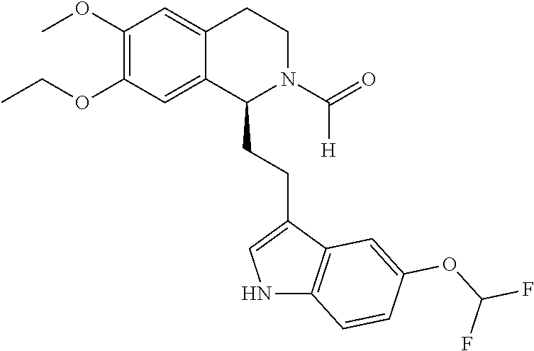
C1(OC)=C(OCC)C=C2C(=C1)CCN(C(=O)[H])C2CCC1=CNC2=C1C=C(OC(F)F)C=C2
